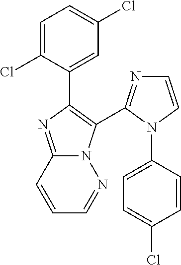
C1=C(Cl)C(C2=C(C3=NC=CN3C3=CC=C(Cl)C=C3)N3C(=N2)C=CC=N3)=CC(Cl)=C1
